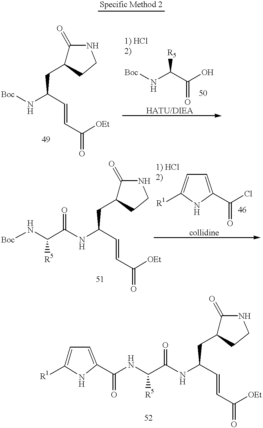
[Boc]NC(C=CC(=O)[OEt])CC1C(=O)NCC1.[Boc]NC(C(O)=O)[R5].N(C(C=CC(=O)[OEt])CC1C(=O)NCC1)C(C(N[Boc])[R5])=O.C1=C([R1])NC(C(Cl)=O)=C1.C1=C([R1])NC(C(NC(C(NC(CC2C(=O)NCC2)C=CC([OEt])=O)=O)[R5])=O)=C1
